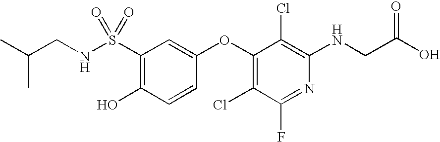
S(C1=C(O)C=CC(OC2=C(Cl)C(F)=NC(NCC(=O)O)=C2Cl)=C1)(=O)(NCC(C)C)=O
